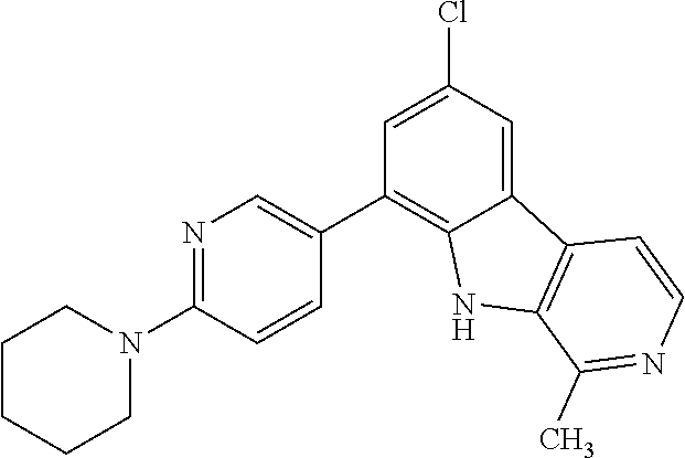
C1=C(Cl)C=C2C(=C1C1=CN=C(N3CCCCC3)C=C1)NC1=C2C=CN=C1C
